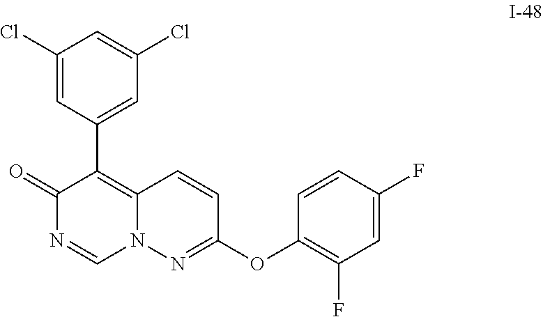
C1(OC2=NN3C(=C(C4=CC(Cl)=CC(Cl)=C4)C(=O)N=C3)C=C2)=C(F)C=C(F)C=C1
